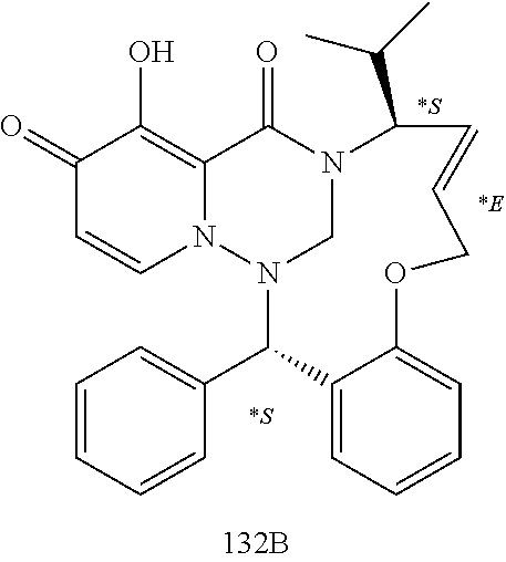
C1(=O)C=CN2C(=C1O)C(=O)N1CN2C(C2=CC=CC=C2)C2=CC=CC=C2OCC=CC1C(C)C
